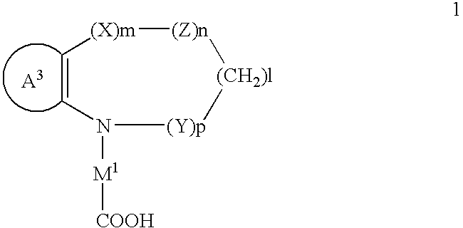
[(Z)n]1[(CH2)l][(Y)p]N([M1][COOH])C=C[(X)m]1.[A3]
